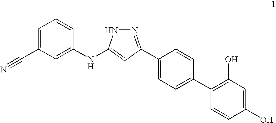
C1(C2=NNC(NC3=CC(C#N)=CC=C3)=C2)=CC=C(C2=C(O)C=C(O)C=C2)C=C1
